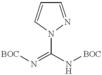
[BOC]N=C(N[BOC])N1N=CC=C1
